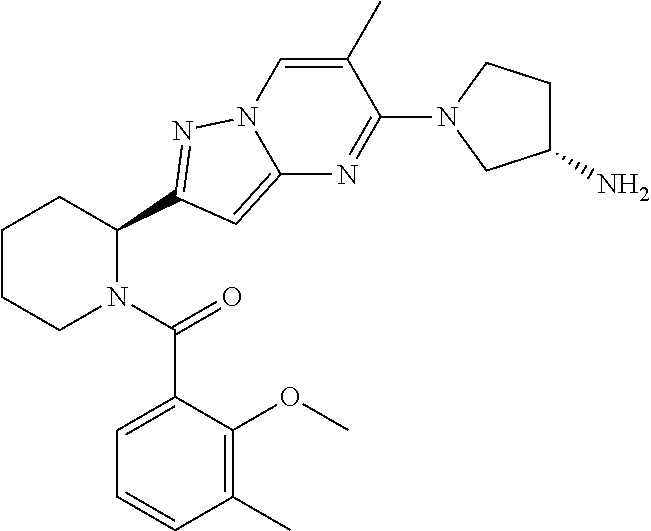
C1CCN(C(=O)C2=CC=CC(C)=C2OC)C(C2=NN3C(=C2)N=C(N2CC(N)CC2)C(C)=C3)C1
